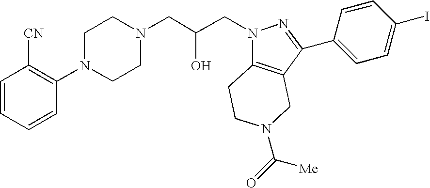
C1=CC=CC(N2CCN(CC(CN3C4=C(C(C5=CC=C(I)C=C5)=N3)CN(C([Me])=O)CC4)O)CC2)=C1[CN]
